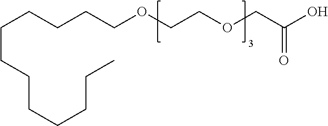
C(CCCCOCCOCC(O)=O)CCCCCCC
